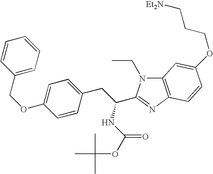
C1=CC(COC2=CC=C(CC(NC(=O)OC(C)(C)C)C3=NC4=C(N3CC)C=C(OCCC[Et2N])C=C4)C=C2)=CC=C1
